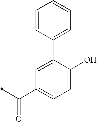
C1(C2=CC=CC=C2)=CC(C(=O)C)=CC=C1O
